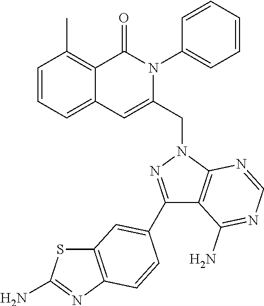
C1=CC=C2C(=C1C)C(=O)N(C1=CC=CC=C1)C(CN1C3=C(C(C4=CC5=C(N=C(N)S5)C=C4)=N1)C(N)=NC=N3)=C2
